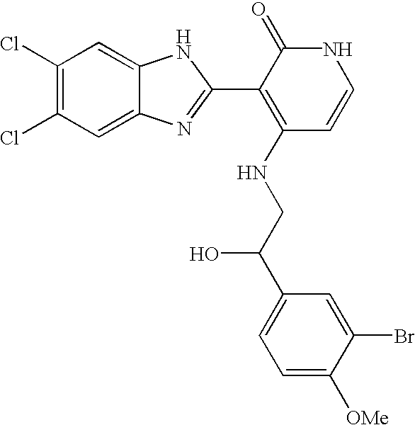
C1(Cl)=C(Cl)C=C2C(=C1)NC(C1=C(NCC(C3=CC=C([OMe])C(Br)=C3)O)C=CNC1=O)=N2
